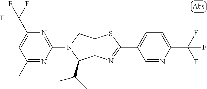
C12=C(N=C(C3=CC=C(C(F)(F)F)N=C3)S1)C(C(C)C)N(C1=NC(C(F)(F)F)=CC(C)=N1)C2
